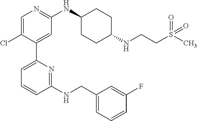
C1=C(Cl)C(C2=CC=CC(NCC3=CC=CC(F)=C3)=N2)=CC(NC2CCC(NCCS(C)(=O)=O)CC2)=N1
